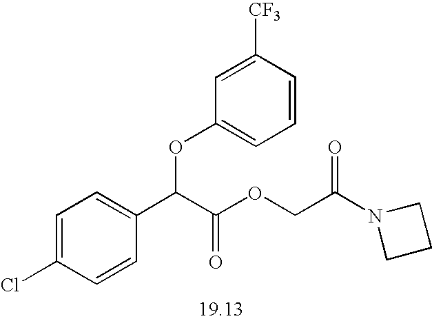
C1=C(Cl)C=CC(C(C(OCC(N2CCC2)=O)=O)OC2=CC=CC([CF3])=C2)=C1
